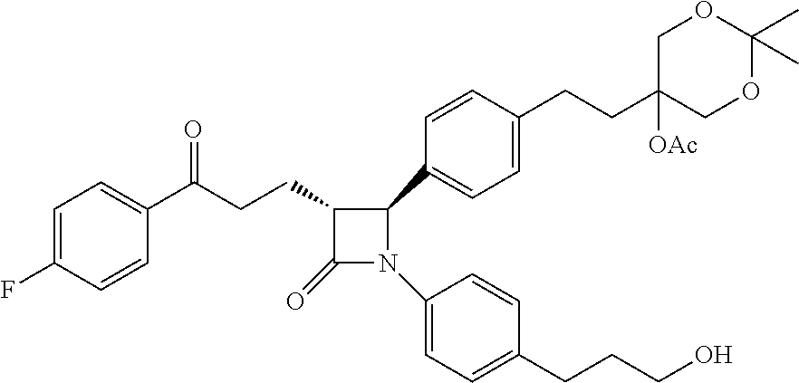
C1=C(F)C=CC(C(CCC2C(=O)N(C3=CC=C(CCCO)C=C3)C2C2=CC=C(CCC3([OAc])COC(C)(C)OC3)C=C2)=O)=C1
